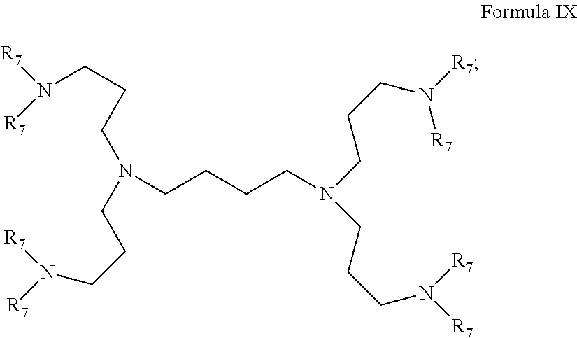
N(CCCN([R7])[R7])(CCCN([R7])[R7])CCCCN(CCCN([R7])[R7])CCCN([R7])[R7]
